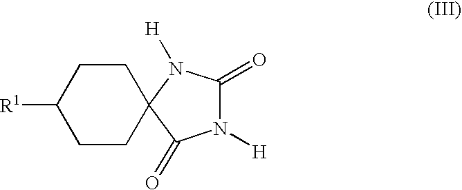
N1([H])C(=O)N([H])C2(C1=O)CCC([R1])CC2
